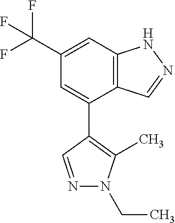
C12=C(C=C(C(F)(F)F)C=C1C1=C(C)N(CC)N=C1)NN=C2
